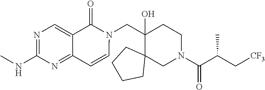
C1(O)(CN2C(=O)C3=CN=C(NC)N=C3C=C2)C2(CN(C(C(C[CF3])C)=O)CC1)CCCC2
